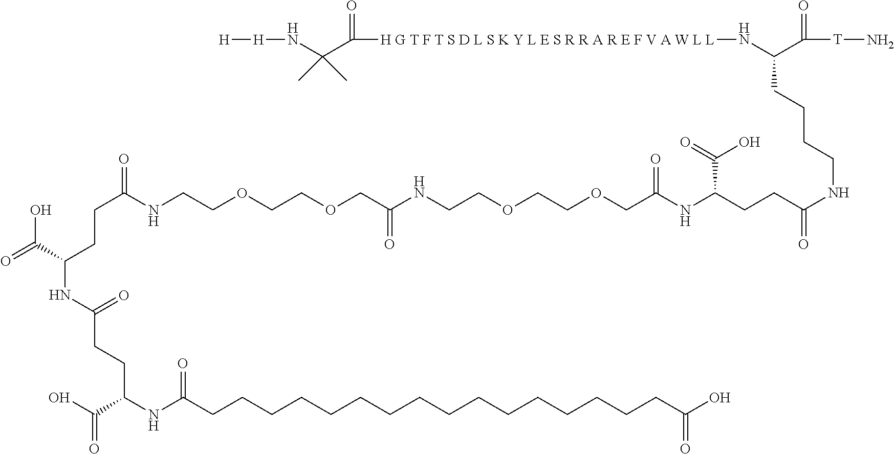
C(C(NCCOCCOCC(NCCOCCOCC(NC(CCC(NCCCCC(N[H G T F T S D L S K Y L E S R R A R E F V A W L L]C(C(N[H][H])(C)C)=O)C([T]N)=O)=O)C(=O)O)=O)=O)=O)CC(NC(=O)CCC(NC(CCCCCCCCCCCCCCCCC(O)=O)=O)C(=O)O)C(O)=O
